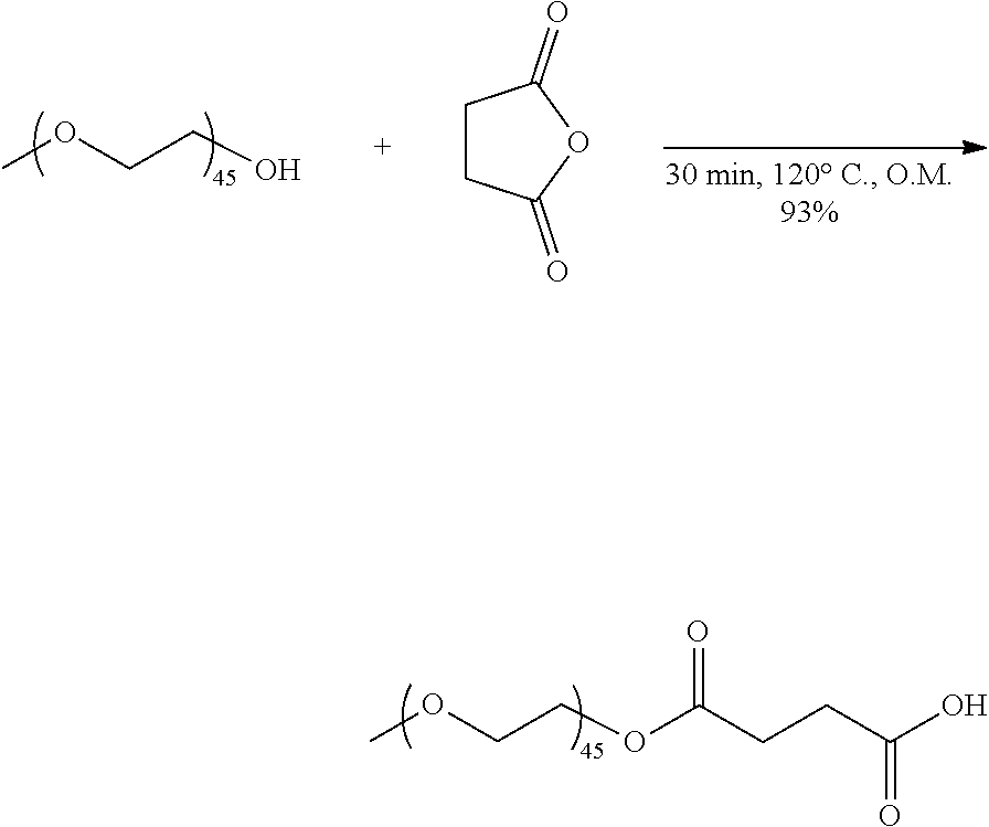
COCCOC(=O)CCC(O)=O.COCCO.C1CC(=O)OC1=O
